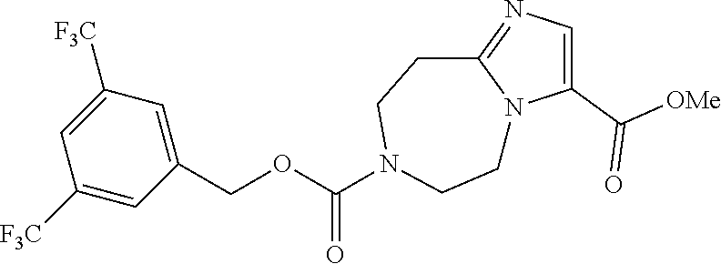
C1(C(=O)[OMe])=CN=C2N1CCN(C(OCC1=CC([F3C])=CC([F3C])=C1)=O)CC2
